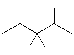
CCC(C(C)F)(F)F
